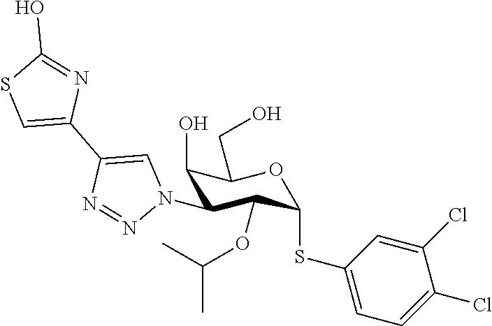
C1(O)C(N2C=C(C3=CSC(O)=N3)N=N2)C(OC(C)C)C(SC2=CC=C(Cl)C(Cl)=C2)OC1CO
